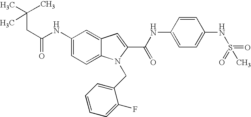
C1(NC(=O)CC(C)(C)C)=CC=C2C(=C1)C=C(C(NC1=CC=C(NS(=O)(=O)C)C=C1)=O)N2CC1=CC=CC=C1F
